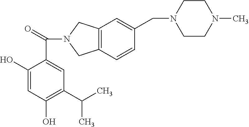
C1(O)=CC(O)=C(C(C)C)C=C1C(=O)N1CC2=C(C1)C=CC(CN1CCN(C)CC1)=C2
